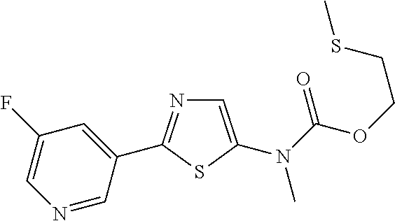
N1=CC(C2=NC=C(N(C(OCCSC)=O)C)S2)=CC(F)=C1
